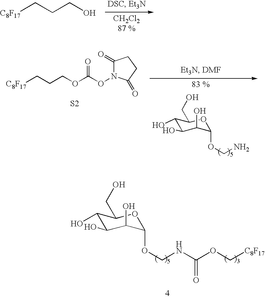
[C8F17]CCCO.C1(O)C(O)C(O)C(OCN)OC1CO.[C8F17]CCCOC(ON1C(=O)CCC1=O)=O.[S2].C1(O)C(O)C(O)C(OCNC(OC[C8F17])=O)OC1CO
